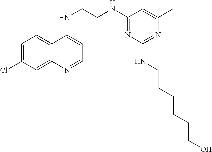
C12=CC=C(Cl)C=C1N=CC=C2NCCNC1=NC(NCCCCCCO)=NC(C)=C1
